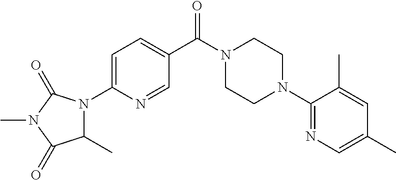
C1=C(N2C(C)C(=O)N(C)C2=O)N=CC(C(N2CCN(C3=NC=C(C)C=C3C)CC2)=O)=C1
